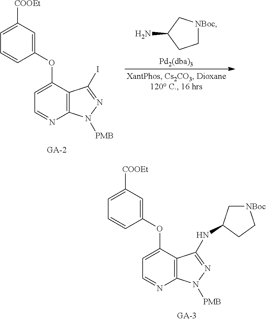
C12=C(C(OC3=CC([COOEt])=CC=C3)=CC=N1)C(I)=NN2[PMB].C1[NBoc]CC(N)C1.C12=C(C(OC3=CC([COOEt])=CC=C3)=CC=N1)C(NC1C[NBoc]CC1)=NN2[PMB]
